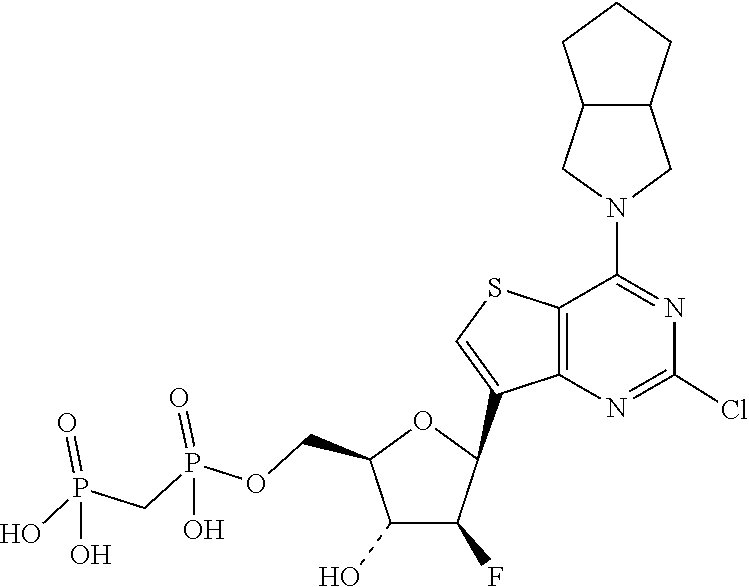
C1(C2C(F)C(O)C(COP(=O)(O)CP(=O)(O)O)O2)=CSC2=C1N=C(Cl)N=C2N1CC2C(C1)CCC2
